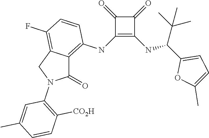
C1(NC2=C3C(=C(F)C=C2)CN(C2=C([CO2H])C=CC(C)=C2)C3=O)=C(NC(C2=CC=C(C)O2)C(C)(C)C)C(=O)C1=O
